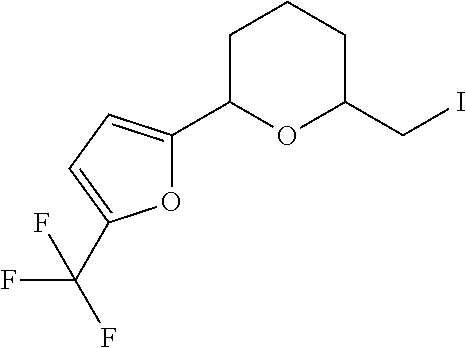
C1(C2=CC=C(C(F)(F)F)O2)OC(CI)CCC1
